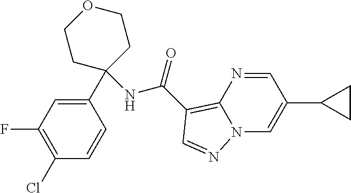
C1(Cl)=C(F)C=C(C2(NC(=O)C3=C4N(C=C(C5CC5)C=N4)N=C3)CCOCC2)C=C1
